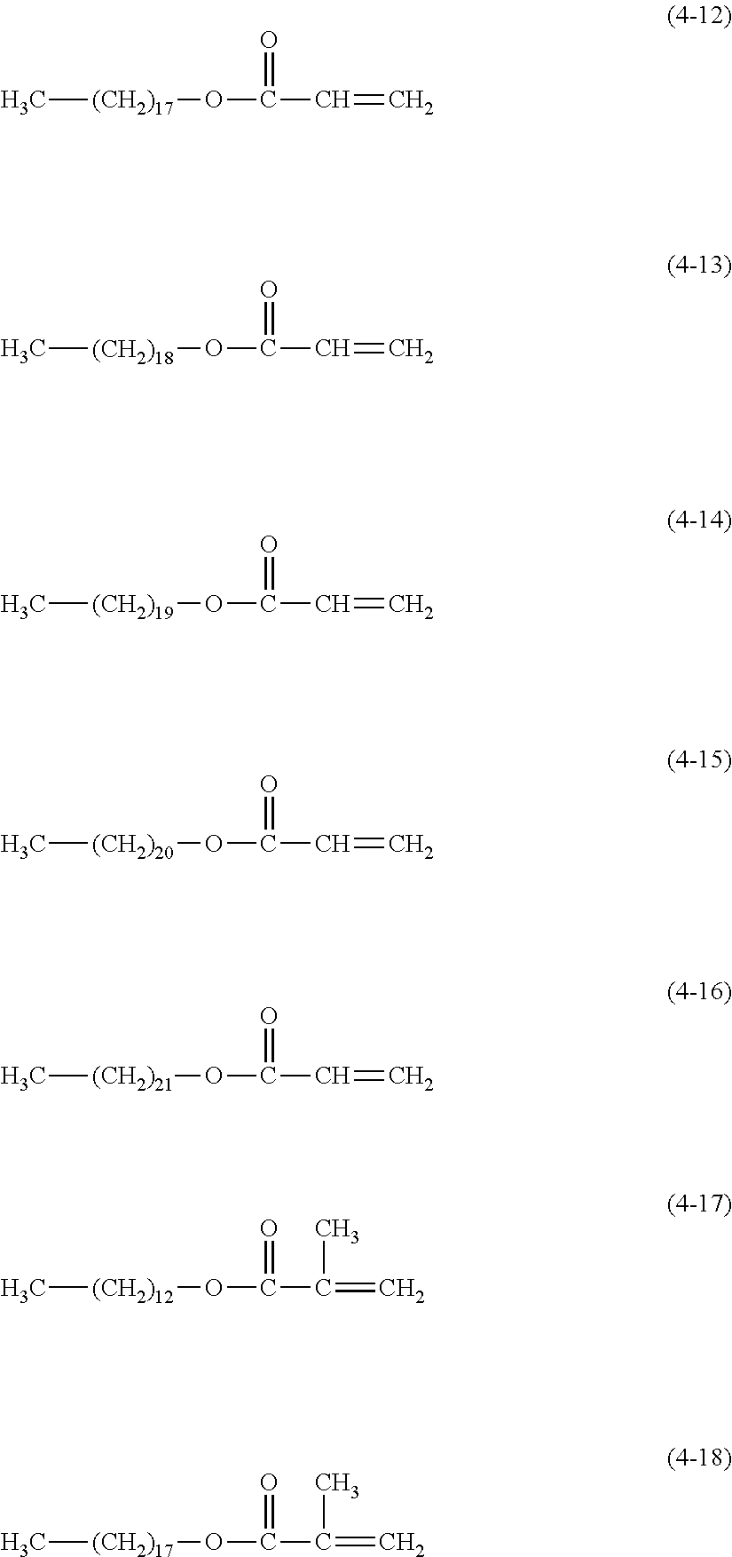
C[(CH2)17]OC(C=C)=O.C[(CH2)18]OC(C=C)=O.C[(CH2)19]OC(C=C)=O.C[(CH2)20]OC(C=C)=O.C[(CH2)21]OC(C=C)=O.C[(CH2)12]OC(C(=C)C)=O.C[(CH2)17]OC(C(=C)C)=O
